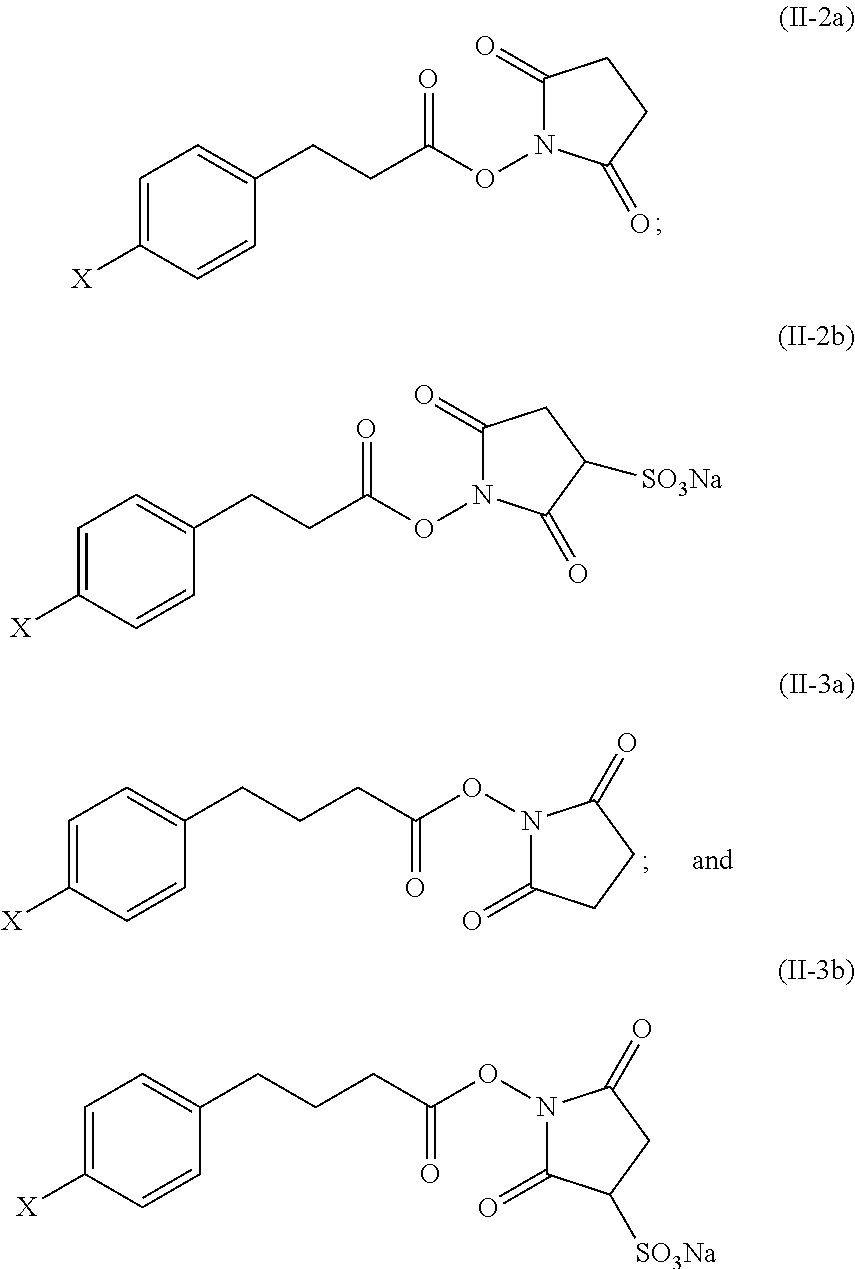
C1=C([X])C=CC(CCC(ON2C(=O)CCC2=O)=O)=C1.C1=C([X])C=CC(CCCC(ON2C(=O)CCC2=O)=O)=C1.C1=C([X])C=CC(CCC(ON2C(=O)CC([SO3Na])C2=O)=O)=C1.C1=C([X])C=CC(CCCC(ON2C(=O)C([SO3Na])CC2=O)=O)=C1
